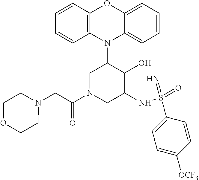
N1(C2CN(C(CN3CCOCC3)=O)CC(NS(=O)(=N)C3=CC=C([OCF3])C=C3)C2O)C2=C(C=CC=C2)OC2=CC=CC=C12
